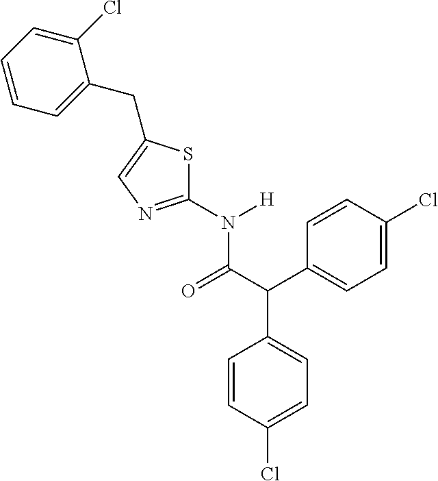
C1=CC(Cl)=CC=C1C(C(N(C1=NC=C(CC2=CC=CC=C2Cl)S1)[H])=O)C1=CC=C(Cl)C=C1
